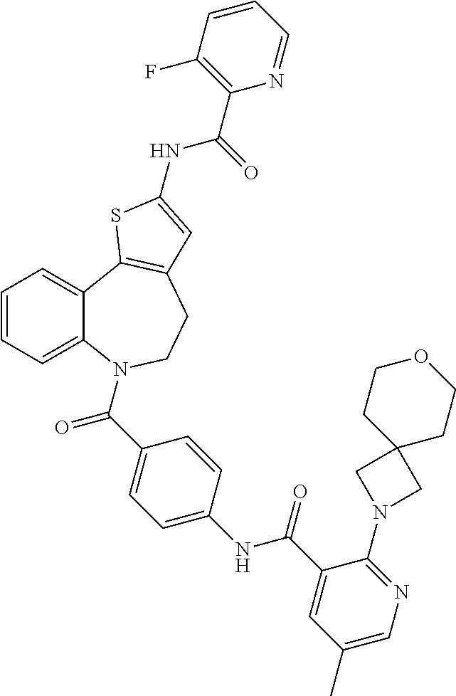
C1=CC=C2C(=C1)C1=C(CCN2C(=O)C2=CC=C(NC(=O)C3=CC(C)=CN=C3N3CC4(C3)CCOCC4)C=C2)C=C(NC(C2=C(F)C=CC=N2)=O)S1
